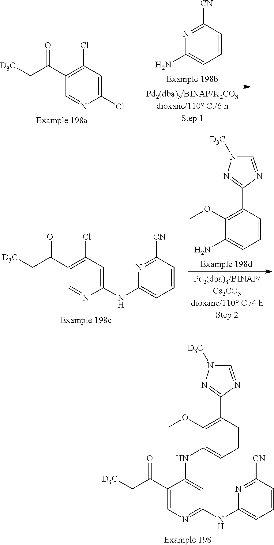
C1=C(Cl)N=CC(C(C[D3C])=O)=C1Cl.C1=CC([CN])=NC(N)=C1.C1([CN])=NC(NC2=NC=C(C(C[D3C])=O)C(NC3=CC=CC(C4=NN([D3C])C=N4)=C3OC)=C2)=CC=C1.C1(C2=NN([D3C])C=N2)=C(OC)C(N)=CC=C1.C1(C(C[D3C])=O)=C(Cl)C=C(NC2=CC=CC([CN])=N2)N=C1
